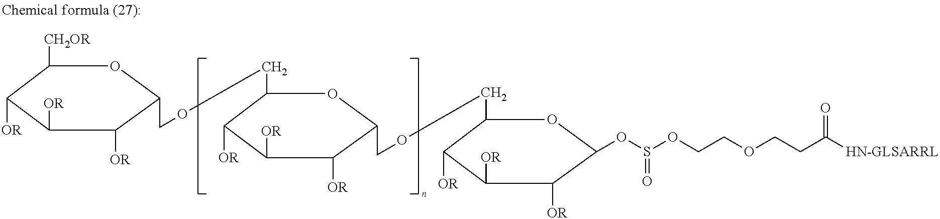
C1([CH2OR])C([OR])C([OR])C([OR])C(COCC2C([OR])C([OR])C([OR])C(COCC3C([OR])C([OR])C([OR])C(OS(OCCOCCC([HN-GLSARRL])=O)=O)O3)O2)O1
